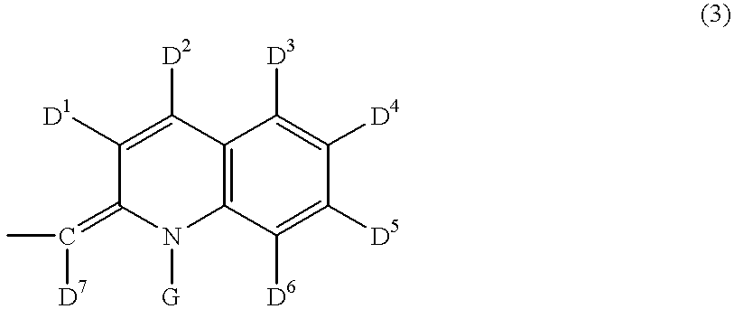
C12=C(C([D6])=C([D5])C([D4])=C1[D3])N([G])C(=C([D7])C)C([D1])=C2[D2]
